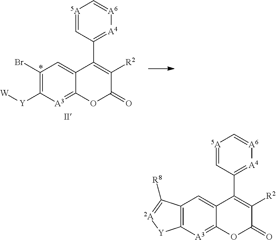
C1(Br)=C([Y][W])[A3]=C2C(=C1)C(C1=[A4][A6]=C[5A]=C1)=C([R2])C(=O)O2.C12=C([A3]=C3C(=C1)C(C1=[A4][A6]=C[5A]=C1)=C([R2])C(=O)O3)[Y][2A]=C2[R8]
